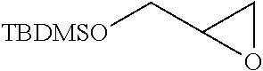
C([TBDMSO])C1OC1
